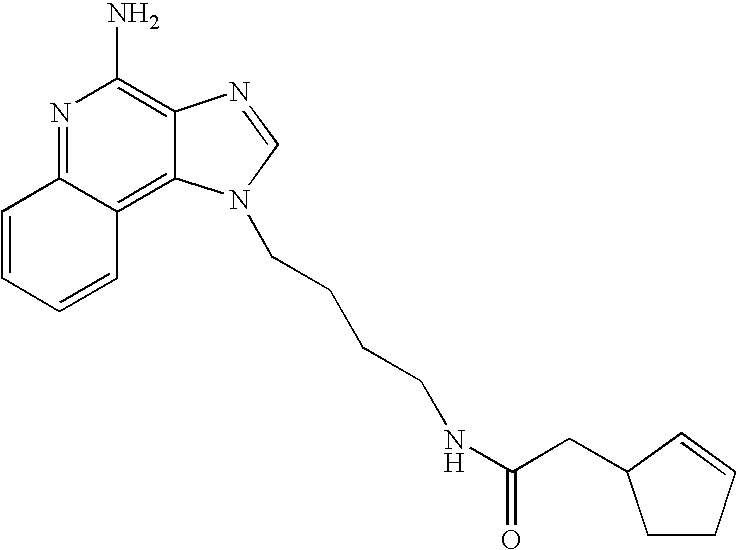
N1=C2C(=C3C(=C1N)N=CN3CCCCNC(CC1CCC=C1)=O)C=CC=C2
